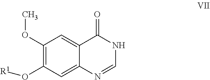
C1(OC)=C(O[R1])C=C2C(=C1)C(=O)NC=N2
